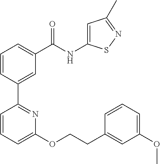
C1=CC(C2=NC(OCCC3=CC(OC)=CC=C3)=CC=C2)=CC(C(NC2=CC(C)=NS2)=O)=C1
